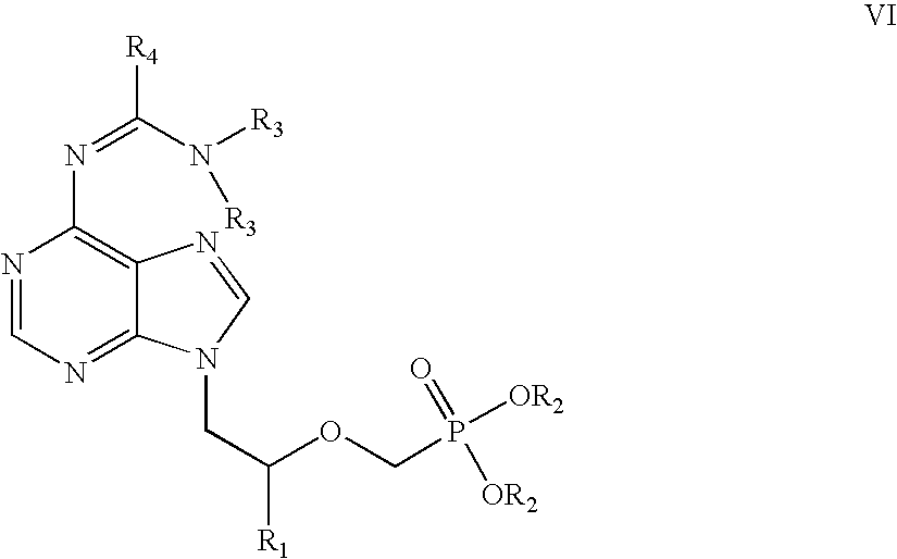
N1=CN=C2C(=C1N=C([R4])N([R3])[R3])N=CN2CC(OCP(=O)([OR2])[OR2])[R1]
